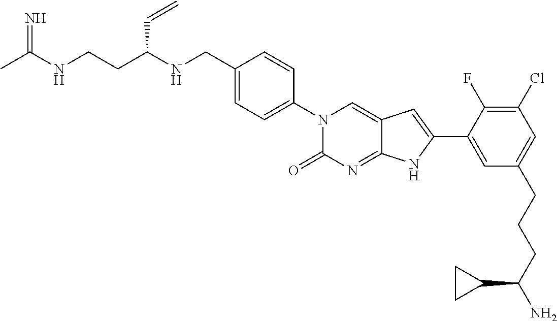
CC(NCCC(NCC1=CC=C(N2C(=O)N=C3C(=C2)C=C(C2=CC(CCCC(N)C4CC4)=CC(Cl)=C2F)N3)C=C1)C=C)=N
